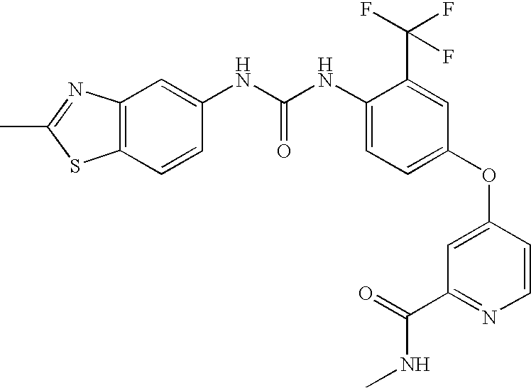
C12=C(N=C(C)S1)C=C(NC(NC1=CC=C(OC3=CC(C(=O)NC)=NC=C3)C=C1C(F)(F)F)=O)C=C2
